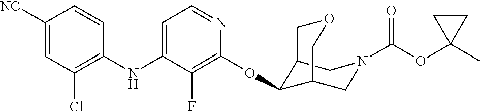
C1(NC2=CC=NC(OC3C4CN(C(OC5(C)CC5)=O)CC3COC4)=C2F)=C(Cl)C=C([NC])C=C1
